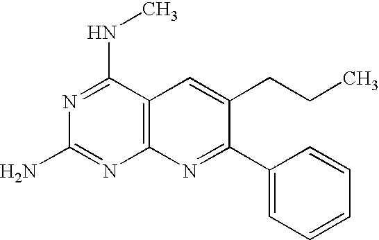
C12=C(C(NC)=NC(N)=N1)C=C(CCC)C(C1=CC=CC=C1)=N2
